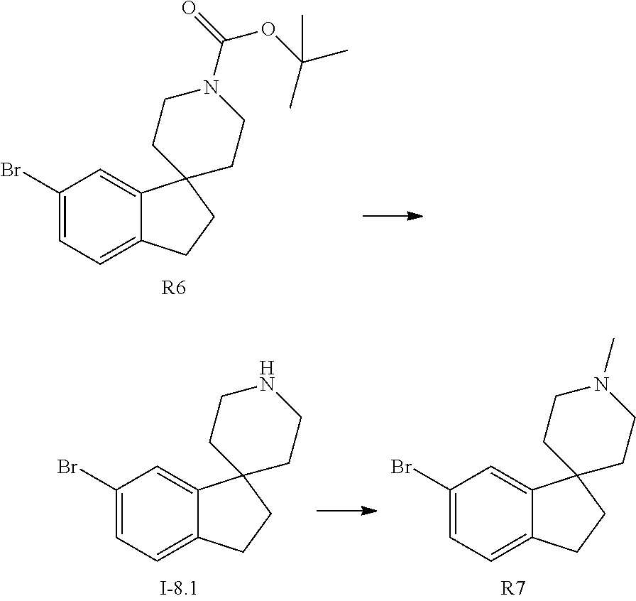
C1(Br)=CC=C2C(=C1)C1(CCN(C(=O)OC(C)(C)C)CC1)CC2.[R6].C1(Br)=CC=C2C(=C1)C1(CC2)CCN(C)CC1.C1(Br)=CC=C2C(=C1)C1(CC2)CCNCC1.[R7]
